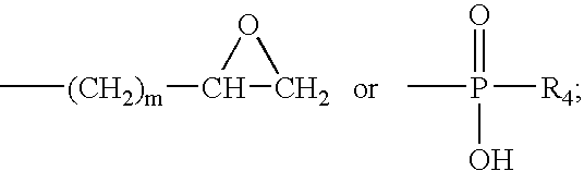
C[(CH2)m]C1CO1.CP(=O)([R4])O
